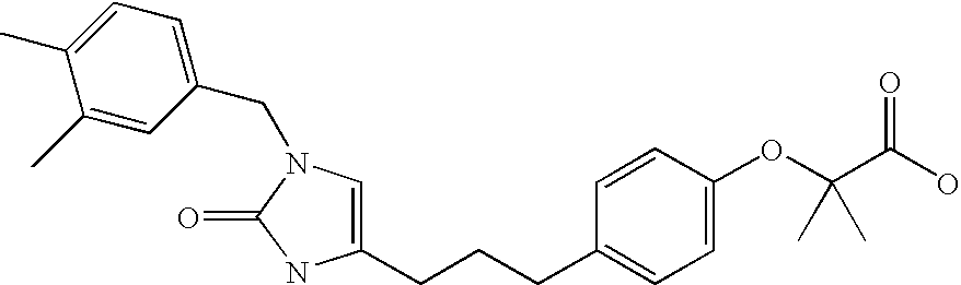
C1=C(CCCC2=CC=C(OC(C(O)=O)(C)C)C=C2)NC(=O)N1CC1=CC=C(C)C(C)=C1
